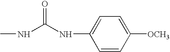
C1=CC([OCH3])=CC=C1NC(NC)=O
